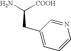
NC([COOH])CC1=CC=CN=C1
